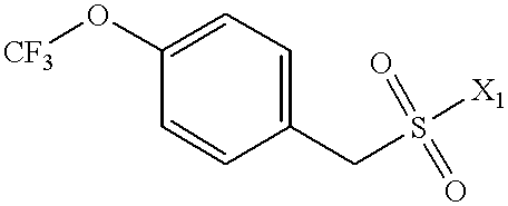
[CF3]OC1=CC=C(CS([X1])(=O)=O)C=C1
